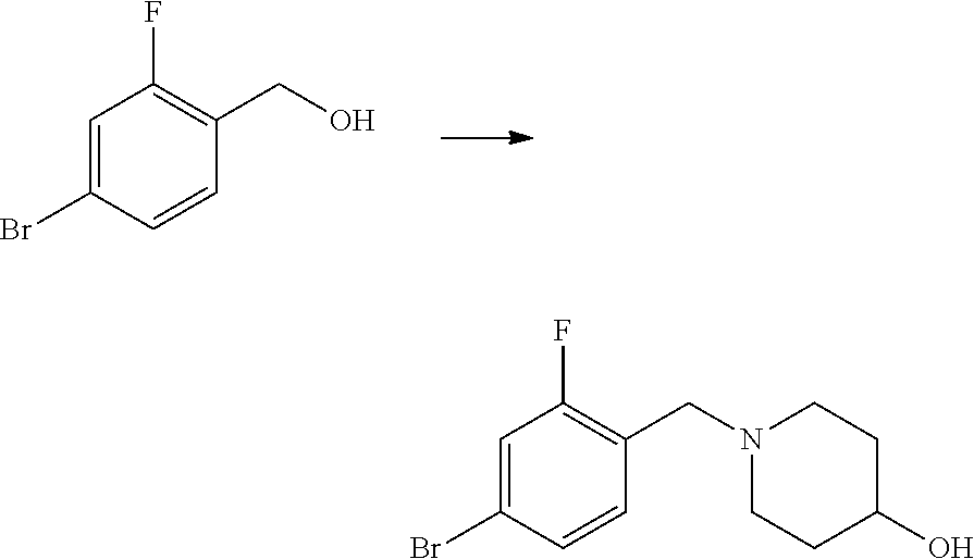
C1=C(Br)C=CC(CO)=C1F.C1=C(Br)C=CC(CN2CCC(O)CC2)=C1F
